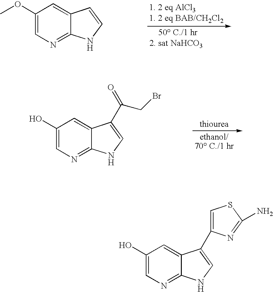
C1(OC)=CN=C2C(=C1)C=CN2.C1(O)=CN=C2C(=C1)C(C(CBr)=O)=CN2.C1(O)=CN=C2C(=C1)C(C1=CSC(N)=N1)=CN2
